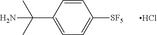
C1=CC(C(C)(C)N)=CC=C1[SF5].Cl
